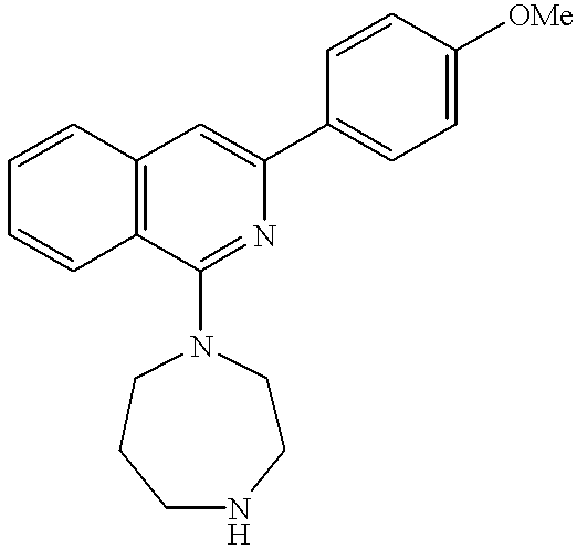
C1=CC2=C(C=C1)C(N1CCCNCC1)=NC(C1=CC=C([OMe])C=C1)=C2
